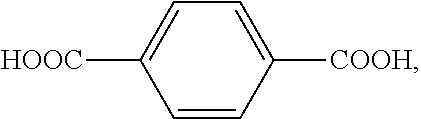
C1=C([HOOC])C=CC([COOH])=C1
